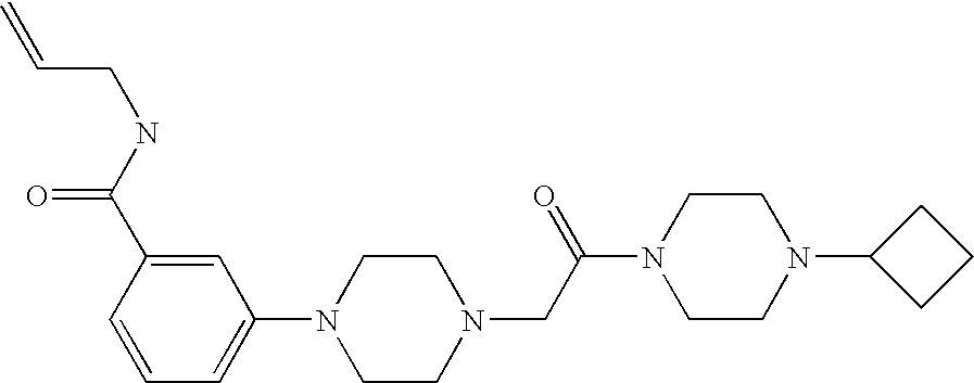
C=CCNC(=O)C1=CC(N2CCN(CC(N3CCN(C4CCC4)CC3)=O)CC2)=CC=C1
